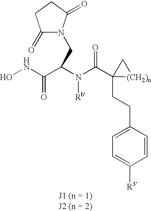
C1(CCC2(C(N(C(C(NO)=O)CN3C(=O)CCC3=O)[Rb])=O)[(CH2)n]C2)=CC=C([R3])C=C1
